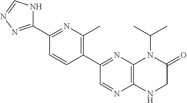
C12=C(N=C(C3=C(C)N=C(C4=NN=CN4)C=C3)C=N1)N(C(C)C)C(=O)CN2
